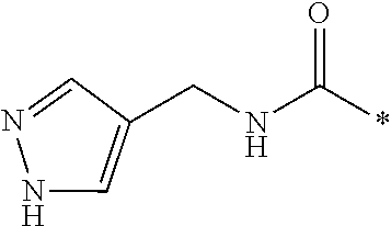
C1(CNC(*)=O)=CNN=C1
